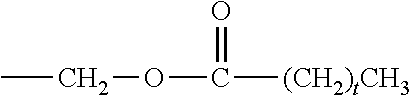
CCOC(=O)[(CH2)tCH3]
